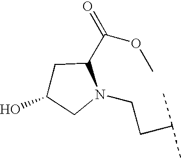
C1C(O)CN(CCC(C)C)C1C(OC)=O
